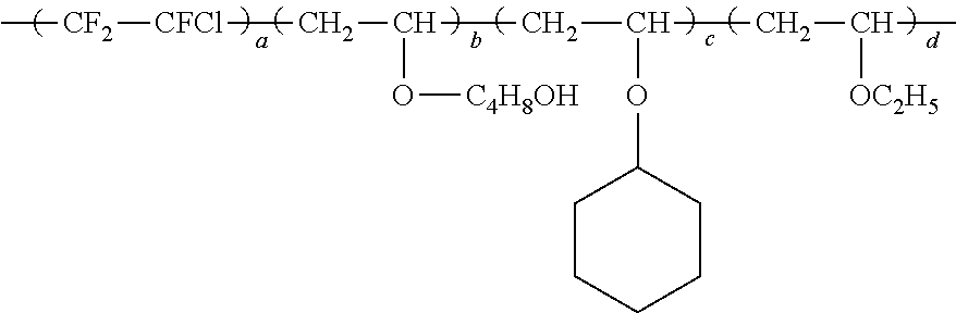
C[CF2][CFCl]CC(CC(CC([OC2H5])C)OC1CCCCC1)O[C4H8OH]
